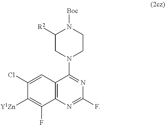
C12=C(N=C(F)N=C1N1CCN([Boc])C([R2])C1)C(F)=C([Y1Zn])C(Cl)=C2
